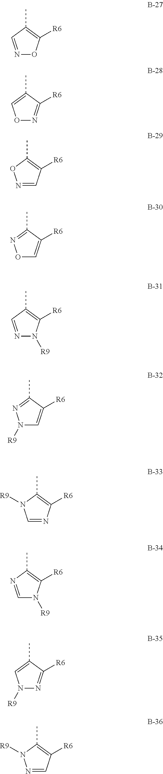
N1=CC(C)=C([R6])O1.O1N=C([R6])C(C)=C1.N1=CC([R6])=C(C)O1.O1C=C([R6])C(C)=N1.N1=CC(C)=C([R6])N1[R9].N1([R9])C=C([R6])C(C)=N1.C1=NC([R6])=C(C)N1[R9].C1=NC(C)=C([R6])N1[R9].N1([R9])N=C([R6])C(C)=C1.N1=CC([R6])=C(C)N1[R9]
